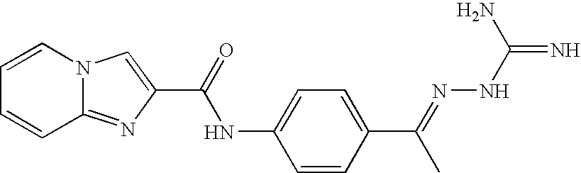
C1=CN2C(=NC(C(=O)NC3=CC=C(C(C)=NNC(N)=N)C=C3)=C2)C=C1
